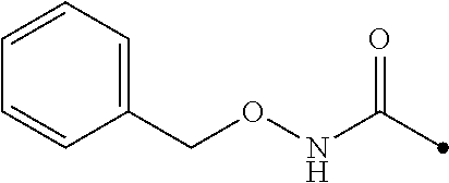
C(ONC(=O)C)C1=CC=CC=C1
